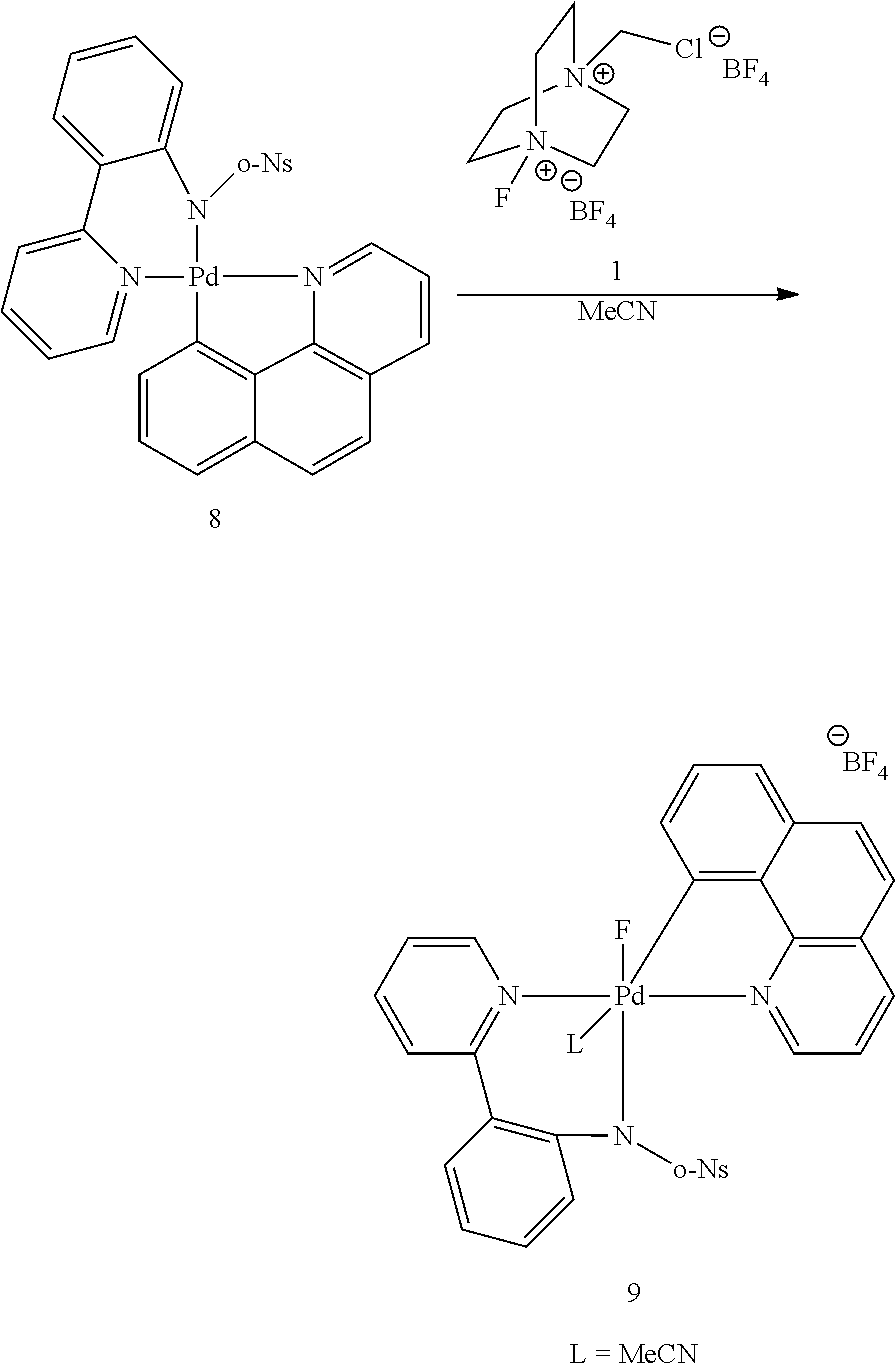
C1=CC=CC2=N1[Pd]1(F)([L])(N3=CC=CC4=C3C3=C1C=CC=C3C=C4)N([o-Ns])C1=C2C=CC=C1.[BF4].N12=CC=CC3=C1C1=C([Pd]24N2=CC=CC=C2C2=CC=CC=C2N4[o-Ns])C=CC=C1C=C3.C1C[N+]2(C[Cl-])CC[N+]1(F)CC2.[BF4].[BF4].[MeCN]
